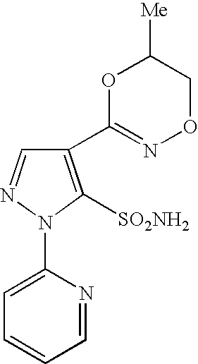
C1(C2=NOCC([Me])O2)=C([SO2NH2])N(C2=CC=CC=N2)N=C1
